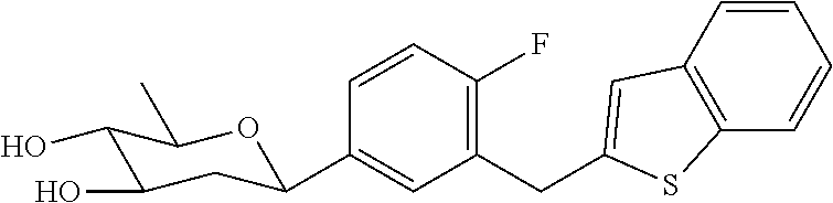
C1(CC2=CC3=C(C=CC=C3)S2)=C(F)C=CC(C2CC(O)C(O)C(C)O2)=C1
